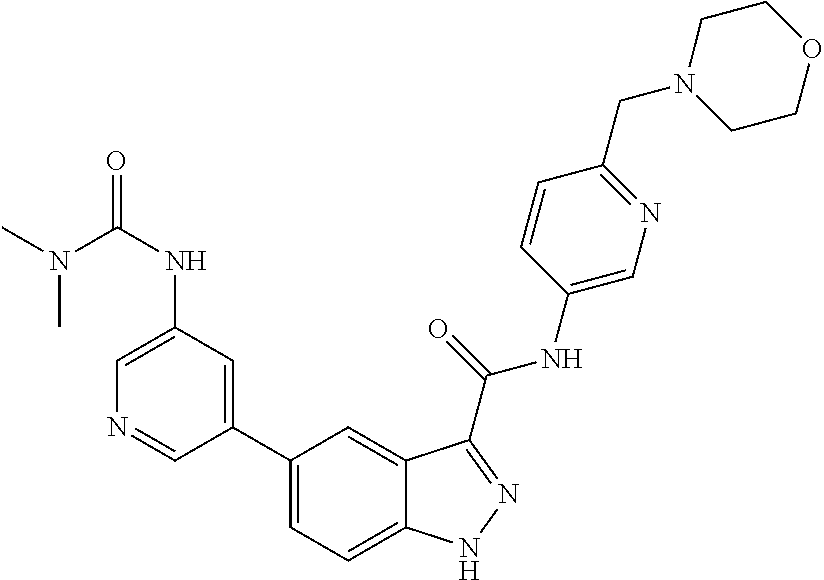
C1(NC(N(C)C)=O)=CN=CC(C2=CC=C3C(=C2)C(C(NC2=CN=C(CN4CCOCC4)C=C2)=O)=NN3)=C1
